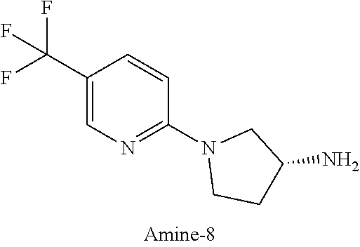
C1(C(F)(F)F)=CN=C(N2CCC(N)C2)C=C1
